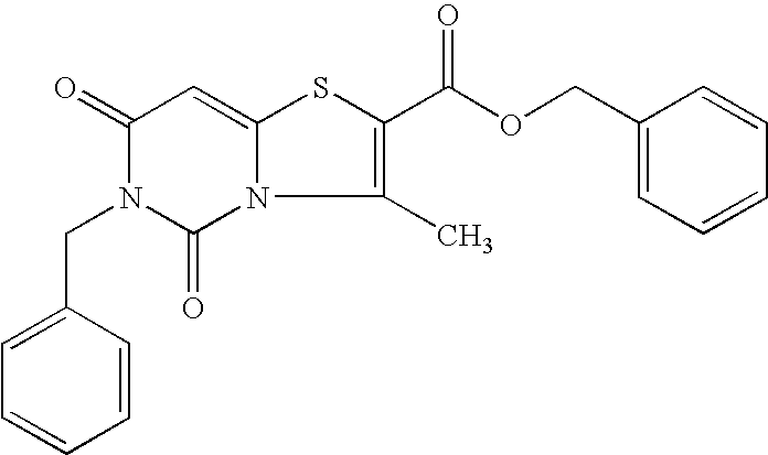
C1(=O)N(CC2=CC=CC=C2)C(=O)N2C(=C1)SC(C(OCC1=CC=CC=C1)=O)=C2C
